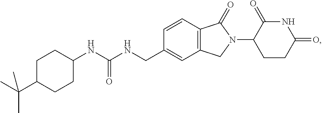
CC(C1CCC(NC(NCC2=CC3=C(C=C2)C(=O)N(C2CCC(=O)NC2=O)C3)=O)CC1)(C)C
